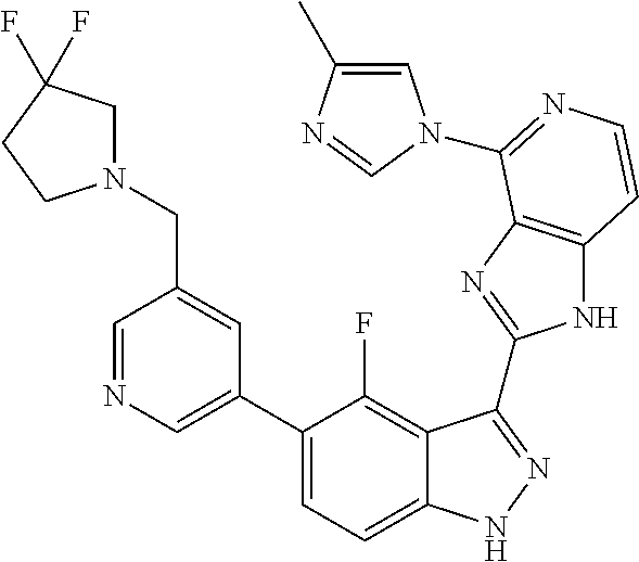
C1=C(C2=CC=C3C(=C2F)C(C2=NC4=C(N2)C=CN=C4N2C=C(C)N=C2)=NN3)C=C(CN2CC(F)(F)CC2)C=N1
